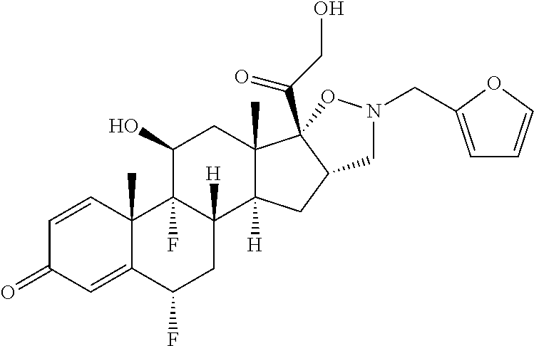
C1=CC2(C)C(=CC1=O)C(F)CC1([H])C2(F)C(O)CC2(C)C1([H])CC1C2(C(CO)=O)ON(CC2=CC=CO2)C1
